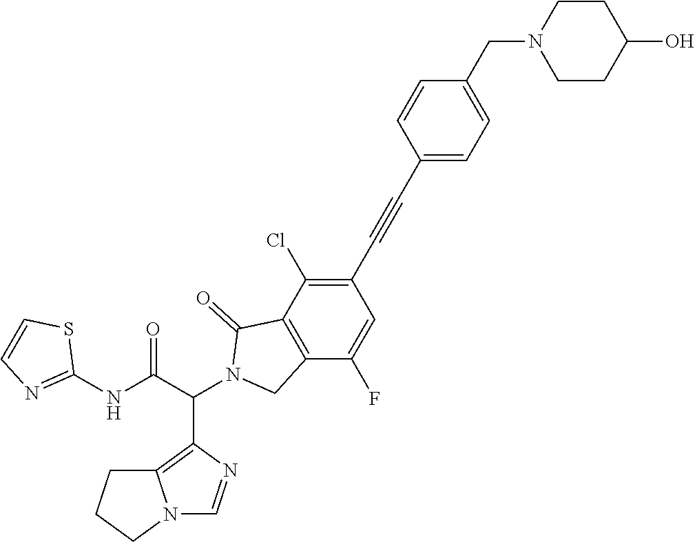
C1CC(O)CCN1CC1=CC=C(C#CC2=C(Cl)C3=C(C(F)=C2)CN(C(C(NC2=NC=CS2)=O)C2=C4N(C=N2)CCC4)C3=O)C=C1
